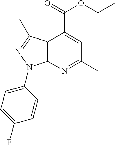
C12=C(N=C(C)C=C1C(=O)OCC)N(C1=CC=C(F)C=C1)N=C2C
